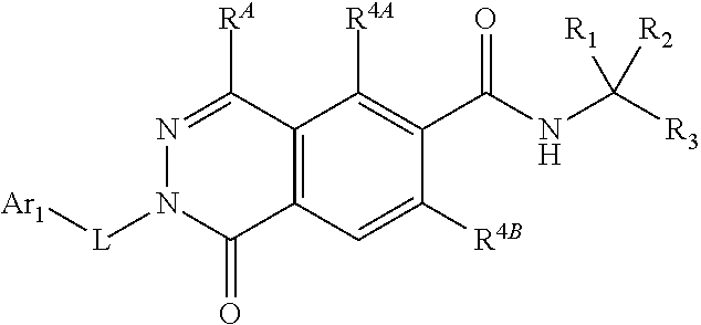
C12=C(C=C([R4B])C(C(NC([R3])([R1])[R2])=O)=C1[R4A])C(=O)N([L][Ar1])N=C2[RA]
